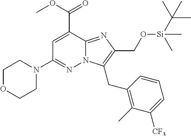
C1(C(OC)=O)=CC(N2CCOCC2)=NN2C1=NC(CO[Si](C)(C(C)(C)C)C)=C2CC1=C(C)C([CF3])=CC=C1
